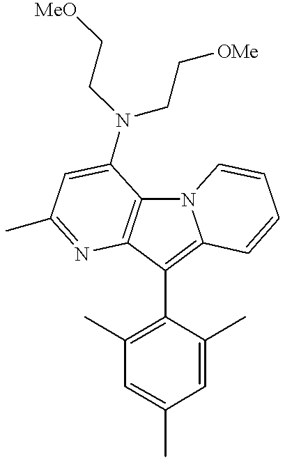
N12C3=C(C(C4=C(C)C=C(C)C=C4C)=C1C=CC=C2)N=C(C)C=C3N(CC[OMe])CC[MeO]
